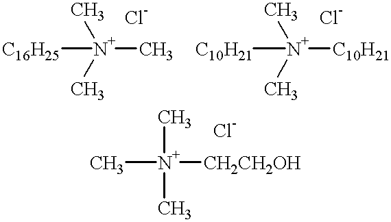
[C16H25][N+](C)(C)C.[C10H21][N+]([C10H21])(C)C.C[N+]([CH2CH2OH])(C)C
